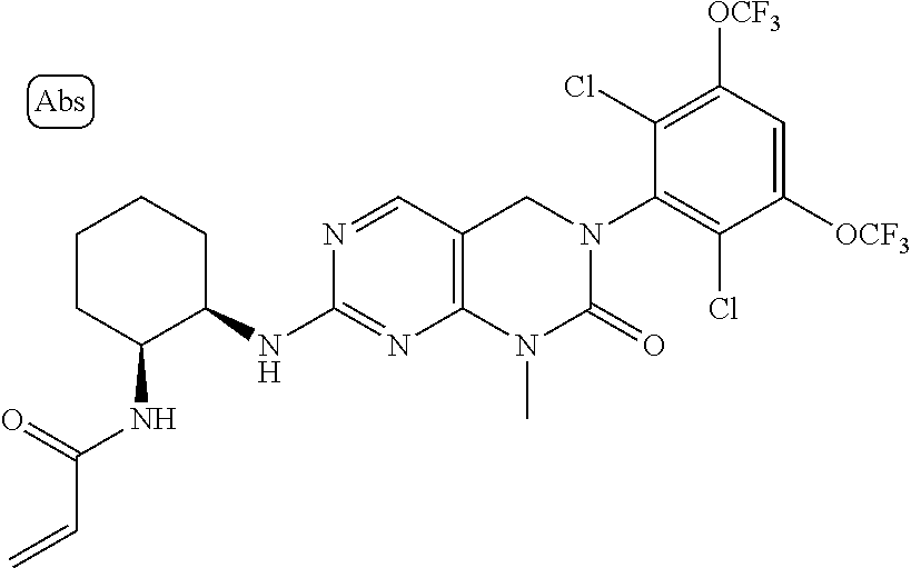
C1([OCF3])=CC([OCF3])=C(Cl)C(N2C(=O)N(C)C3=C(C2)C=NC(NC2CCCCC2NC(C=C)=O)=N3)=C1Cl
